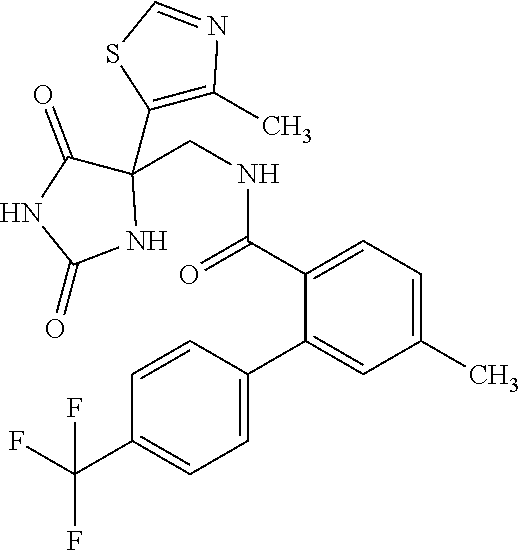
C1(C(F)(F)F)=CC=C(C2=CC(C)=CC=C2C(NCC2(C3=C(C)N=CS3)C(=O)NC(=O)N2)=O)C=C1
